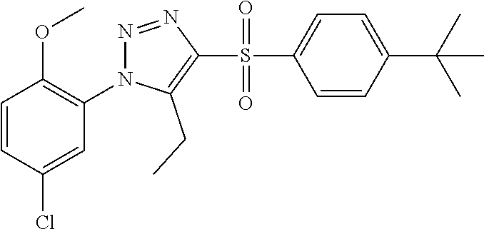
C1=CC(Cl)=CC(N2N=NC(S(C3=CC=C(C(C)(C)C)C=C3)(=O)=O)=C2CC)=C1OC
